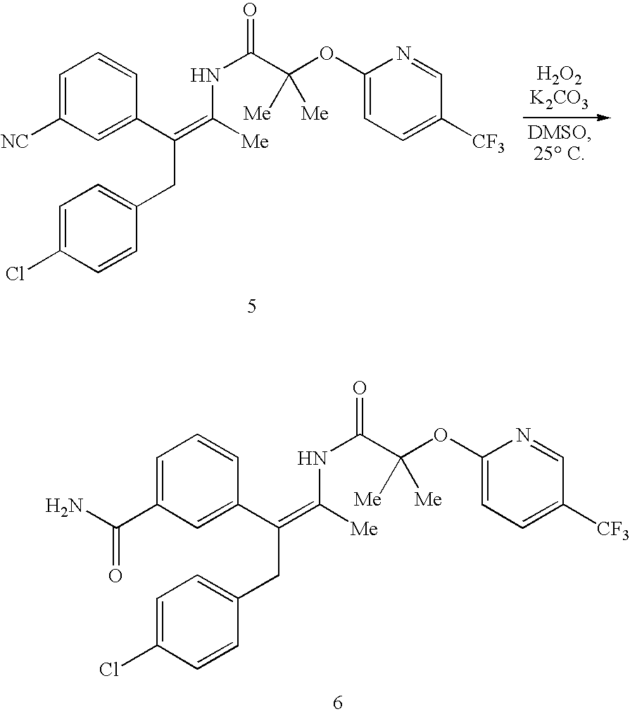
C1=C([NC])C=C(C(=C([Me])NC(C(OC2=CC=C([CF3])C=N2)([Me])[Me])=O)CC2=CC=C(Cl)C=C2)C=C1.C1=C(C(N)=O)C=C(C(=C([Me])NC(C(OC2=CC=C([CF3])C=N2)([Me])[Me])=O)CC2=CC=C(Cl)C=C2)C=C1
